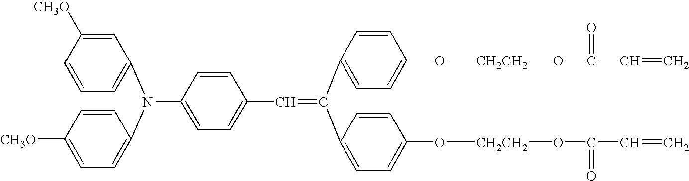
N(C1=CC=C(C=C(C2=CC=C(O[CH2CH2]OC(=O)C=C)C=C2)C2=CC=C(O[CH2CH2]OC(=O)C=C)C=C2)C=C1)(C1=CC=CC([CH3O])=C1)C1=CC=C([CH3O])C=C1
